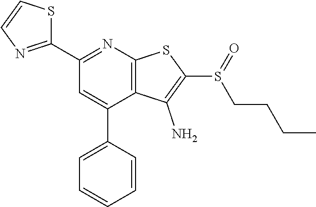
C1(C2=NC=CS2)=NC2=C(C(C3=CC=CC=C3)=C1)C(N)=C(S(=O)CCCC)S2
